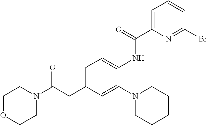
C1OCCN(C(CC2=CC=C(NC(=O)C3=CC=CC(Br)=N3)C(N3CCCCC3)=C2)=O)C1
